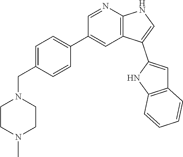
C1=C(CN2CCN(C)CC2)C=CC(C2=CC3=C(N=C2)NC=C3C2=CC3=C(N2)C=CC=C3)=C1
